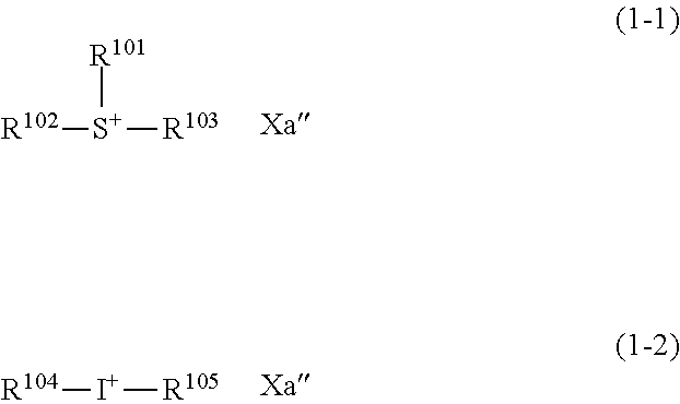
[R102][S+]([R103])[R101].[R104][I+][R105]
